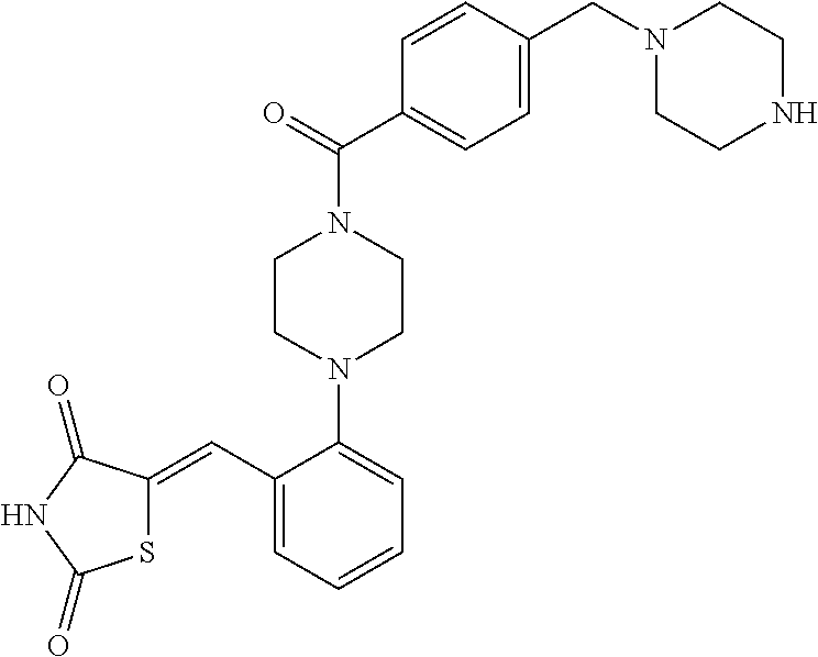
S1C(=CC2=CC=CC=C2N2CCN(C(=O)C3=CC=C(CN4CCNCC4)C=C3)CC2)C(=O)NC1=O
